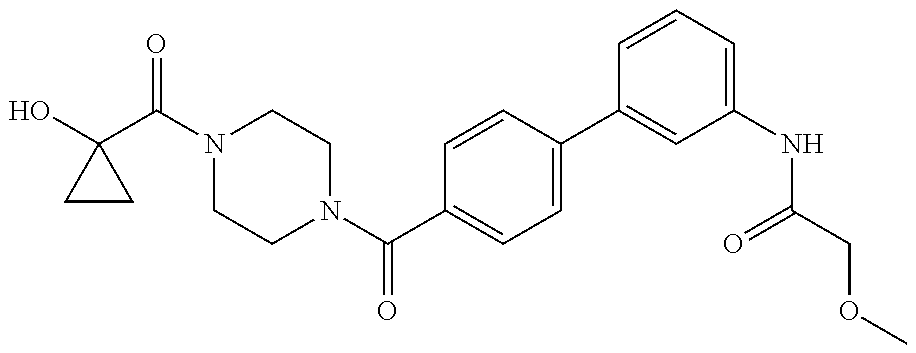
C1CC1(O)C(N1CCN(C(C2=CC=C(C3=CC(NC(COC)=O)=CC=C3)C=C2)=O)CC1)=O
